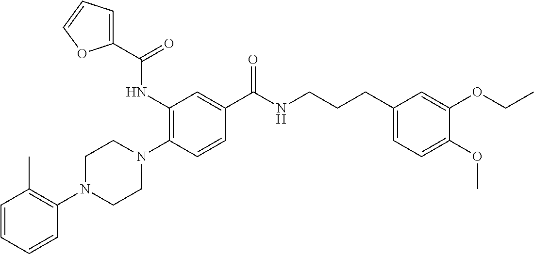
C1(NC(=O)C2=CC=CO2)=C(N2CCN(C3=C(C)C=CC=C3)CC2)C=CC(C(NCCCC2=CC=C(OC)C(OCC)=C2)=O)=C1
